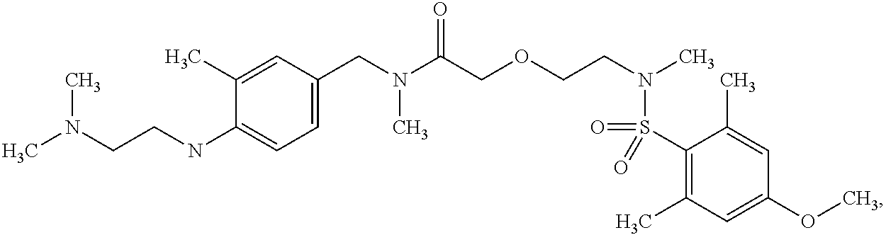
C1(CN(C(COCCN(C)S(=O)(C2=C(C)C=C(OC)C=C2C)=O)=O)C)=CC=C(NCCN(C)C)C(C)=C1
